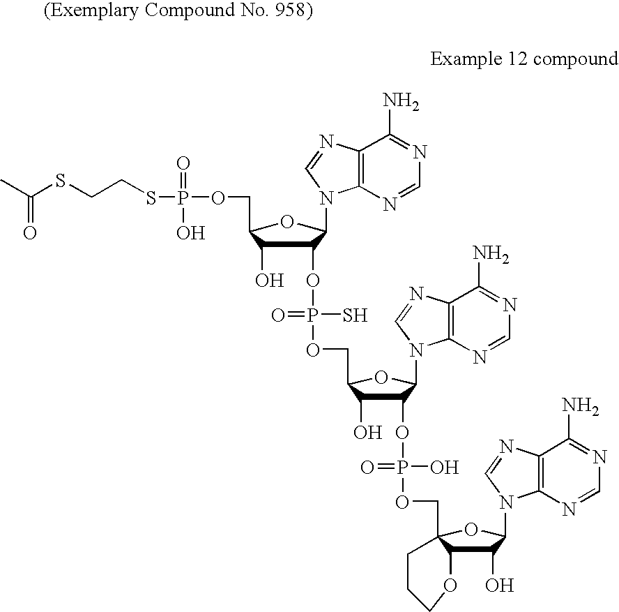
C(SCCSP(OCC1C(O)C(OP(OCC2C(O)C(OP(OCC34C(C(O)C(N5C6=C(C(N)=NC=N6)N=C5)O3)OCCC4)(O)=O)C(N3C4=C(C(N)=NC=N4)N=C3)O2)(S)=O)C(N2C3=C(C(N)=NC=N3)N=C2)O1)(=O)O)(C)=O
